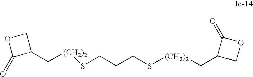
C([(CH2)2]SCCCS[(CH2)2]CC1COC1=O)C1COC1=O
